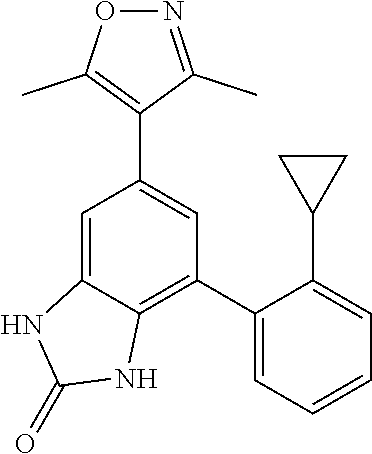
C1(C2=CC=CC=C2C2CC2)=C2C(=CC(C3=C(C)ON=C3C)=C1)NC(=O)N2
